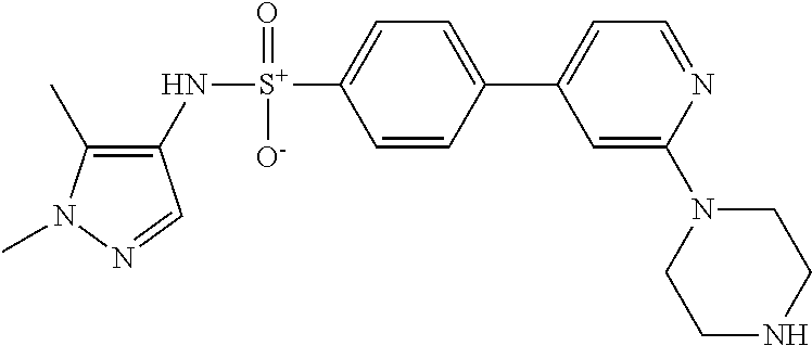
C1(C)=C(N[S+](C2=CC=C(C3=CC=NC(N4CCNCC4)=C3)C=C2)(=O)[O-])C=NN1C
